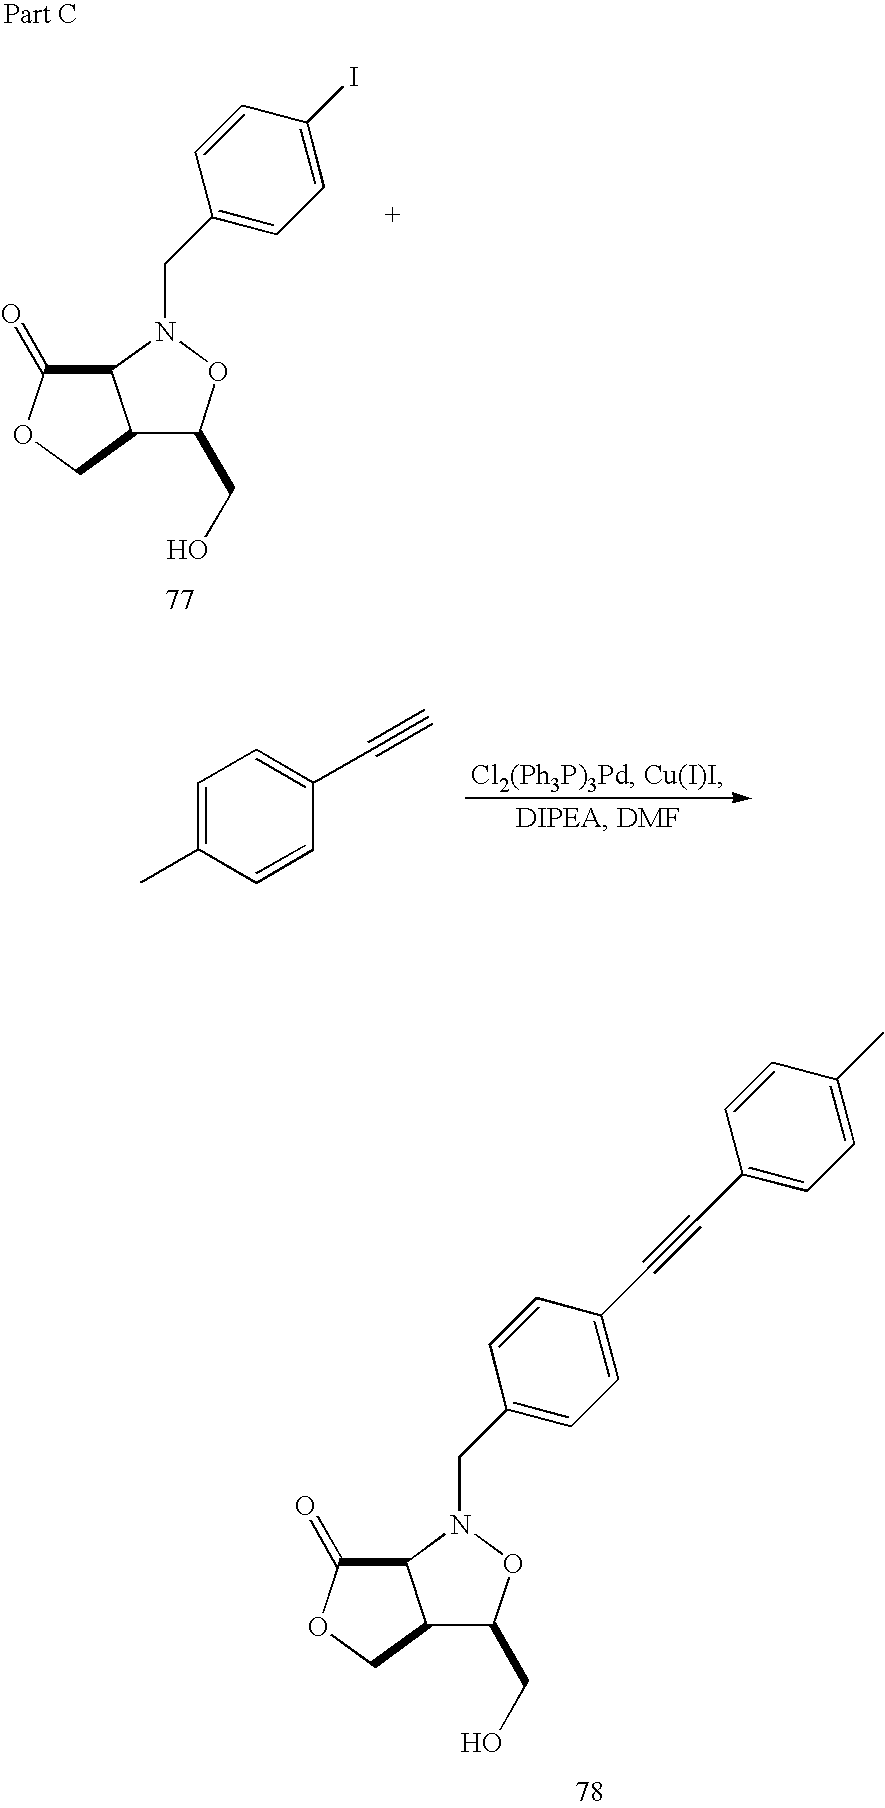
C12C(CO)ON(CC3=CC=C(I)C=C3)C1C(=O)OC2.C1=C(C)C=CC(C#C)=C1.C12C(CO)ON(CC3=CC=C(C#CC4=CC=C(C)C=C4)C=C3)C1C(=O)OC2
